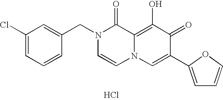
C1(Cl)=CC=CC(CN2C=CN3C(=C(O)C(=O)C(C4=CC=CO4)=C3)C2=O)=C1.Cl
